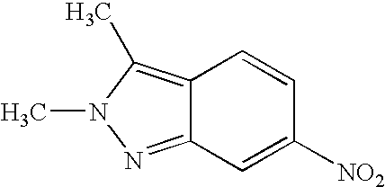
C12=NN(C)C(C)=C1C=CC([NO2])=C2
